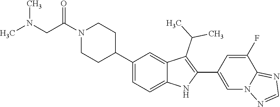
N1(C(CN(C)C)=O)CCC(C2=CC=C3C(=C2)C(C(C)C)=C(C2=CN4C(=NC=N4)C(F)=C2)N3)CC1
